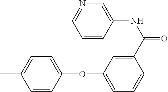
C1=C(C)C=CC(OC2=CC=CC(C(=O)NC3=CN=CC=C3)=C2)=C1
